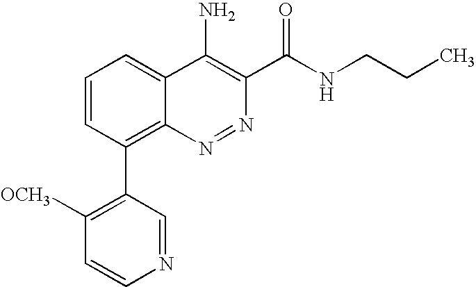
N1=CC(C2=C3C(=CC=C2)C(N)=C(C(NCCC)=O)N=N3)=C([OCH3])C=C1
